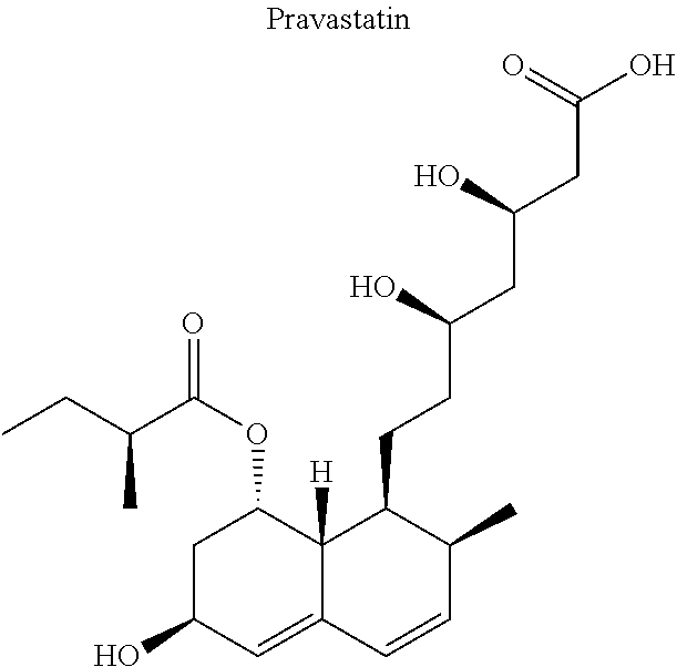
C(CC(CC(O)=O)O)(CCC1C(C)C=CC2=CC(O)CC(OC(C(C)CC)=O)C12[H])O
